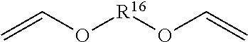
C=CO[R16]OC=C
